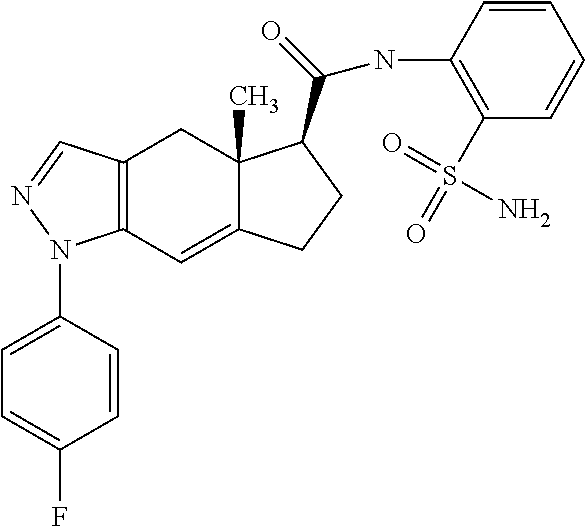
C12=C(C=C3C(C)(C1)C(C(=O)NC1=C(S(=O)(N)=O)C=CC=C1)CC3)N(C1=CC=C(F)C=C1)N=C2
